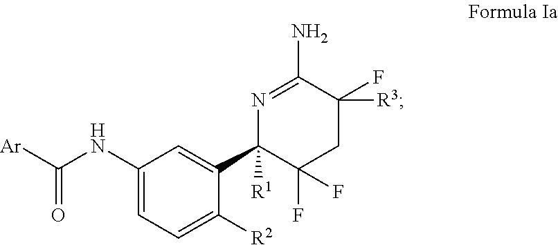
C1(NC([Ar])=O)=CC=C([R2])C(C2([R1])N=C(N)C(F)([R3])CC2(F)F)=C1
